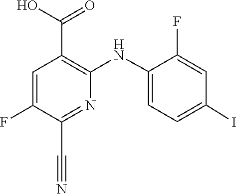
C1=C(NC2=C(C(O)=O)C=C(F)C(C#N)=N2)C(F)=CC(I)=C1
